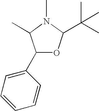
C1(C2=CC=CC=C2)OC(C(C)(C)C)N(C)C1C
